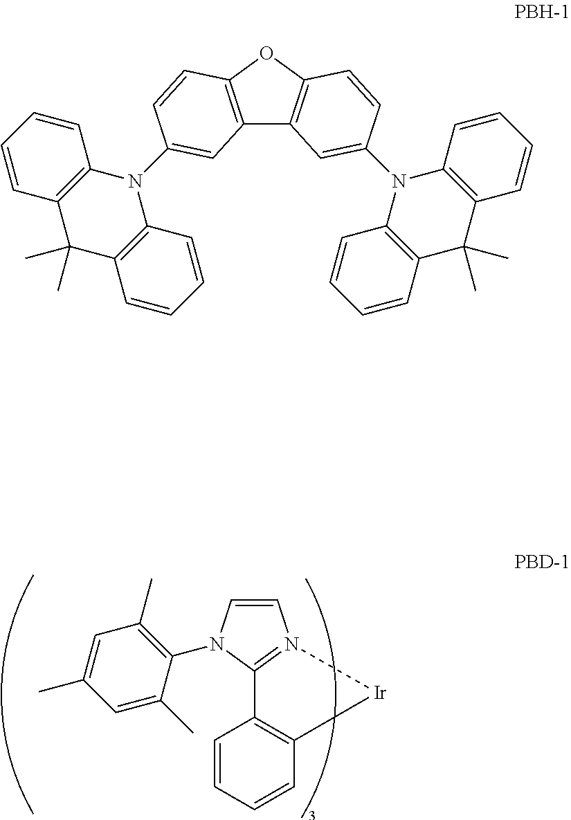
C1(C)=C(N2C=CN3=C2C2=C(C=CC=C2)[Ir]3)C(C)=CC(C)=C1.C12=C(OC3=C1C=C(N1C4=C(C(C)(C)C5=C1C=CC=C5)C=CC=C4)C=C3)C=CC(N1C3=C(C(C)(C)C4=C1C=CC=C4)C=CC=C3)=C2
